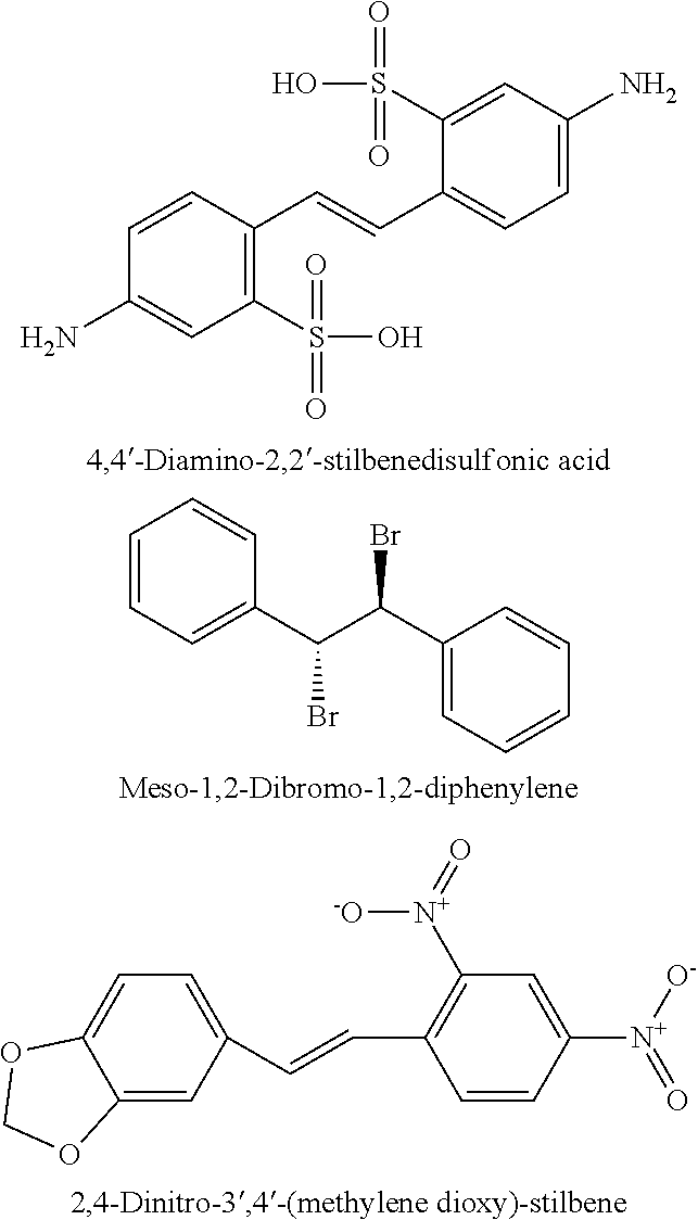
O=S(=O)(C1=C(C=CC2=CC=C(N)C=C2S(=O)(=O)O)C=CC(N)=C1)O.C12=CC(C=CC3=C([N+](=O)[-O])C=C([N+]([O-])=O)C=C3)=CC=C1OCO2.C1=CC=C(C(C(C2=CC=CC=C2)Br)Br)C=C1
